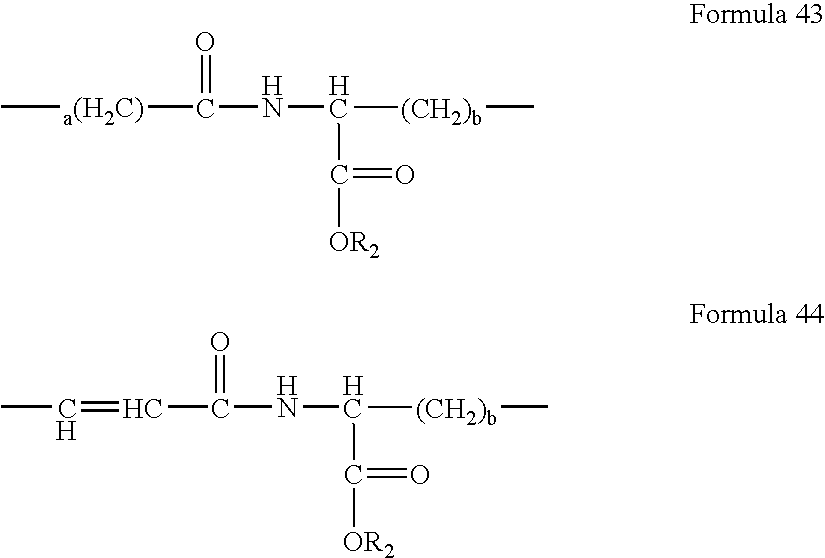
C[a(H2C)]C(NC([(CH2)b]C)C([OR2])=O)=O.C(NC([(CH2)b]C)C([OR2])=O)(=O)C=CC
